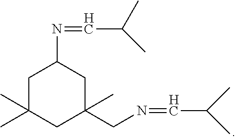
C1C(C)(C)CC(C)(CN=CC(C)C)CC1N=CC(C)C
